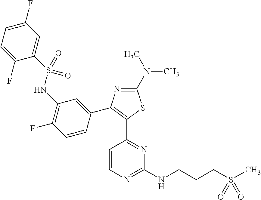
N1=C(N(C)C)SC(C2=NC(NCCCS(C)(=O)=O)=NC=C2)=C1C1=CC(NS(C2=CC(F)=CC=C2F)(=O)=O)=C(F)C=C1
